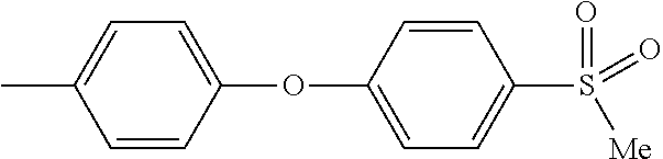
C1=CC(OC2=CC=C(C)C=C2)=CC=C1S(=O)([Me])=O
